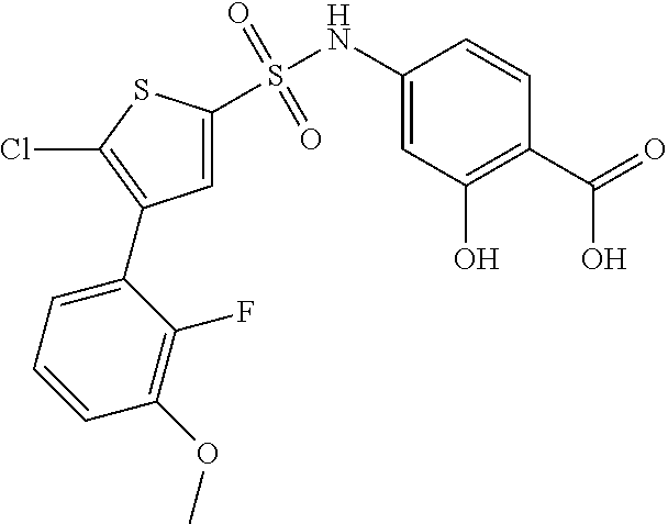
S(NC1=CC(O)=C(C(=O)O)C=C1)(=O)(=O)C1=CC(C2=CC=CC(OC)=C2F)=C(Cl)S1
